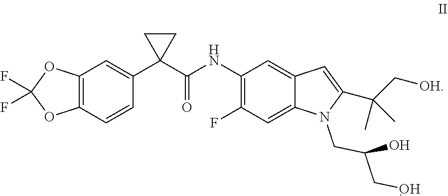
FC1(F)OC2=C(O1)C=CC(C1(C(NC3=C(F)C=C4C(=C3)C=C(C(C[OH])(C)C)N4CC(C[OH])O)=O)CC1)=C2
